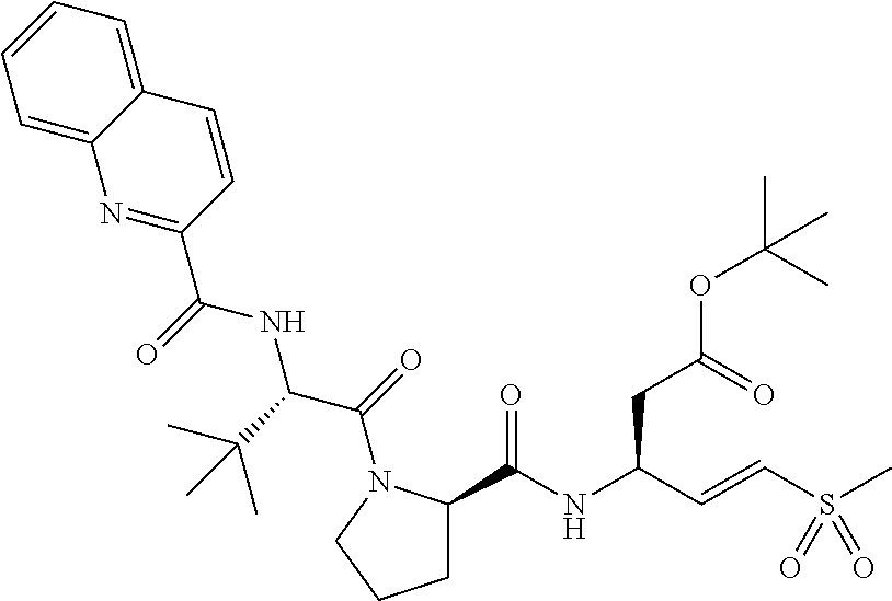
C1C(C(NC(C=CS(=O)(=O)C)CC(OC(C)(C)C)=O)=O)N(C(C(NC(C2=NC3=CC=CC=C3C=C2)=O)C(C)(C)C)=O)CC1
